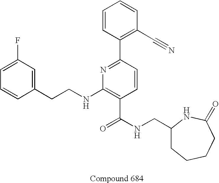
C1=CC(CCNC2=C(C(NCC3CCCCC(=O)N3)=O)C=CC(C3=C(C#N)C=CC=C3)=N2)=CC(F)=C1
